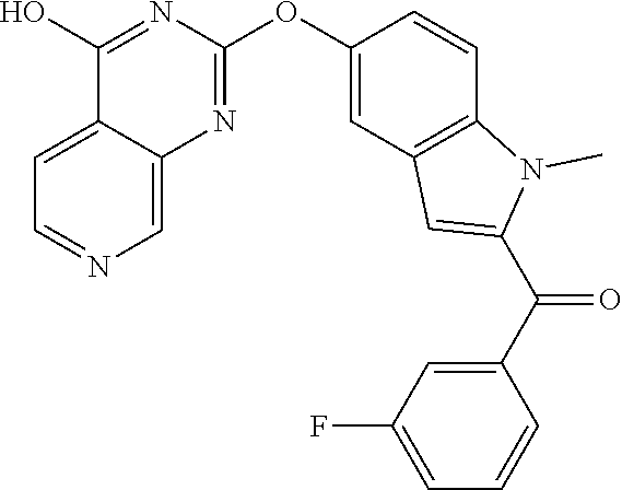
C12=CC=NC=C1N=C(OC1=CC3=C(C=C1)N(C)C(C(C1=CC(F)=CC=C1)=O)=C3)N=C2O
